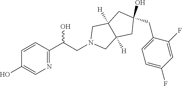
N1(CC(O)C2=NC=C(O)C=C2)CC2([H])C([H])(C1)CC(CC1=CC=C(F)C=C1F)(O)C2
